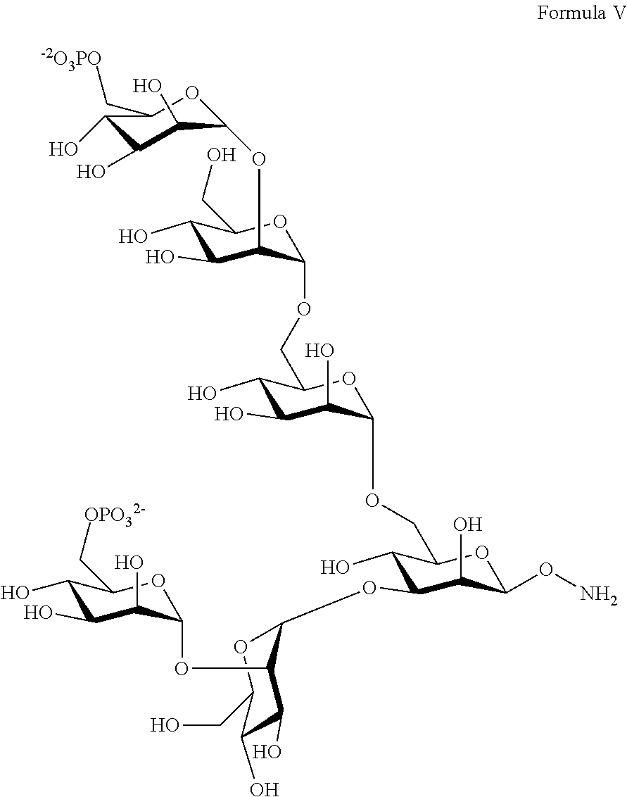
C1(O)C(O)C(O)C(OC2C(O)C(O)C(CO)OC2OCC2C(O)C(O)C(O)C(OCC3C(O)C(OC4OC(CO)C(O)C(O)C4OC4C(O)C(O)C(O)C(C[OPO32-])O4)C(O)C(ON)O3)O2)OC1C[-2O3PO]
